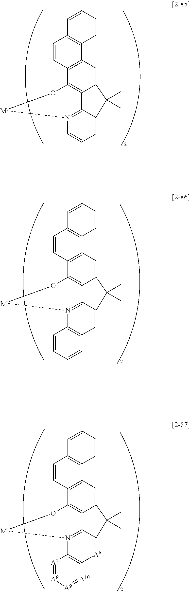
C12=CC3=C(C4=C1C1=N(C=CC=C1C2(C)C)[M]O4)C=CC1=C3C=CC=C1.C12=CC3=C(C4=C1C1=N(C5=C(C=C1C2(C)C)C=CC=C5)[M]O4)C=CC1=C3C=CC=C1.C12=CC3=C(C4=C1C1=N(C5=C([A6]=C1C2(C)C)[A10]=[A9][A8]=[A7]5)[M]O4)C=CC1=C3C=CC=C1
